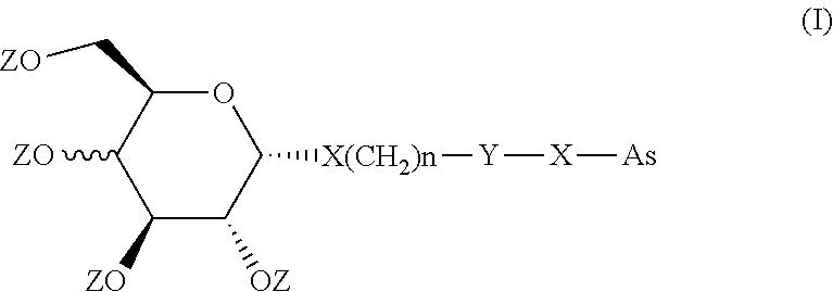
C1([ZO])C([OZ])C([X(CH2)n][Y][X][As])OC(C[ZO])C1[ZO]
